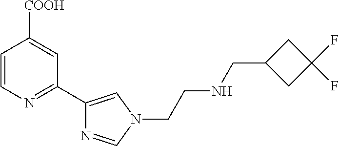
C1=CN=C(C2=CN(CCNCC3CC(F)(F)C3)C=N2)C=C1[COOH]
